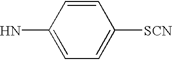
C1(N)=CC=C([SCN])C=C1
